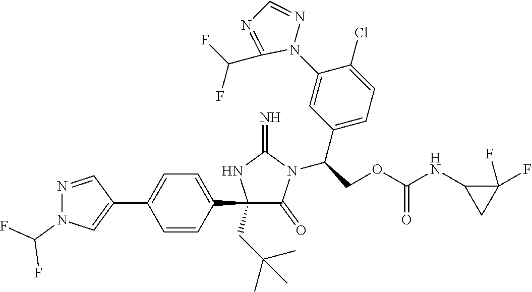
C1(C2=CN(C(F)F)N=C2)=CC=C(C2(CC(C)(C)C)C(=O)N(C(C3=CC=C(Cl)C(N4N=CN=C4C(F)F)=C3)COC(=O)NC3CC3(F)F)C(=N)N2)C=C1
